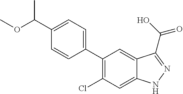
C1(C(OC)C)=CC=C(C2=C(Cl)C=C3C(=C2)C(C(O)=O)=NN3)C=C1
